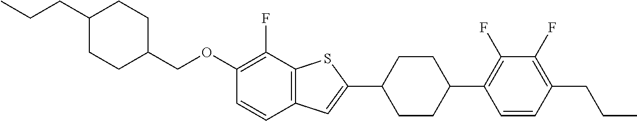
C1(COC2=C(F)C3=C(C=C2)C=C(C2CCC(C4=C(F)C(F)=C(CCC)C=C4)CC2)S3)CCC(CCC)CC1
